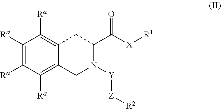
C1([Ra])=C([Ra])C([Ra])=C2C(=C1[Ra])CN([Y][Z][R2])C(C(=O)[X][R1])C2
